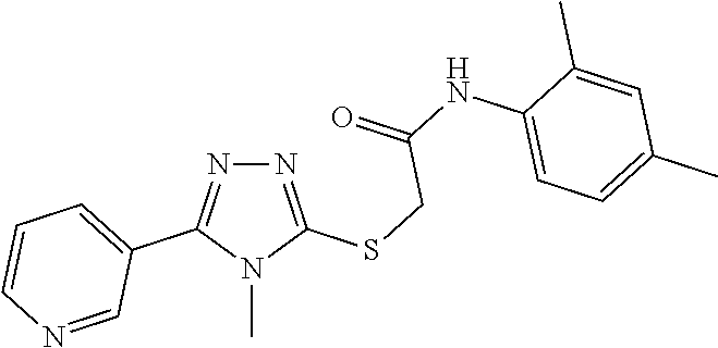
N1=C(SCC(NC2=CC=C(C)C=C2C)=O)N(C)C(C2=CC=CN=C2)=N1
